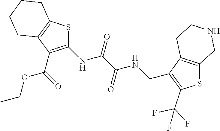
C1(NC(C(NCC2=C(C(F)(F)F)SC3=C2CCNC3)=O)=O)=C(C(OCC)=O)C2=C(S1)CCCC2
